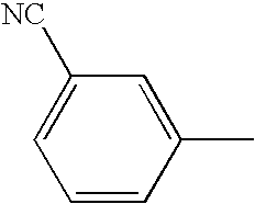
C1=CC(C)=CC([NC])=C1
